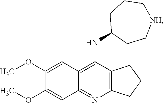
C12=C(N=C3C(=C1NC1CC[NH]CCC1)C=C(OC)C(OC)=C3)CCC2
